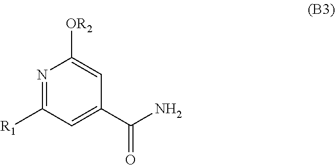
N1=C([R1])C=C(C(N)=O)C=C1[OR2]
